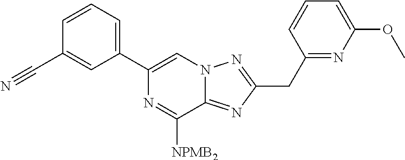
C1(C2=CC=CC(C#N)=C2)=CN2C(=NC(CC3=NC(OC)=CC=C3)=N2)C([NPMB2])=N1
